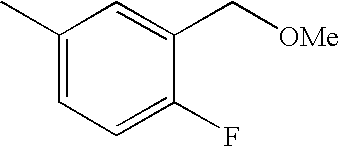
C1(C)=CC=C(F)C(C[OMe])=C1
